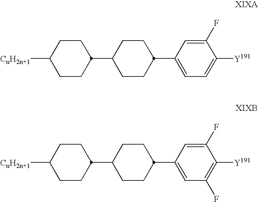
C1CC(C2CCC(C3=CC=C([Y191])C(F)=C3)CC2)CCC1[CnH2n+1].C1CC(C2CCC(C3=CC(F)=C([Y191])C(F)=C3)CC2)CCC1[CnH2n+1]
